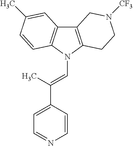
C12=C(N(C=C(C3=CC=NC=C3)C)C3=C1C=C(C)C=C3)CCN([CF3])C2
